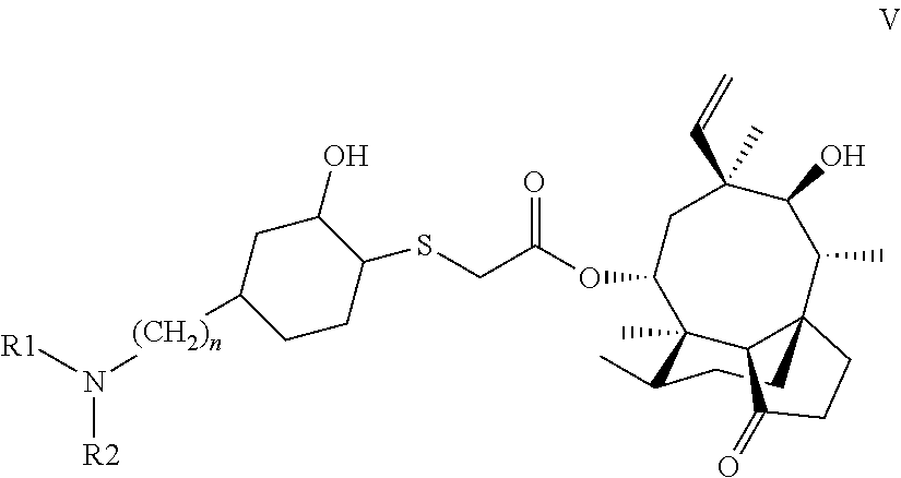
C1(SCC(OC2CC(C=C)(C)C(O)C(C)C34CCC(C)C2(C)C3C(=O)CC4)=O)C(O)CC([(CH2)n]N([R1])[R2])CC1
